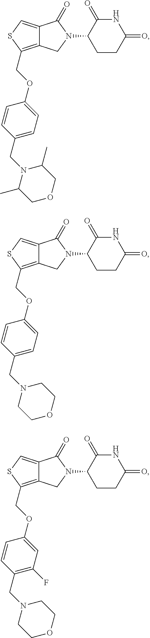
C12=C(COC3=CC=C(CN4C(C)COCC4C)C=C3)SC=C1C(=O)N(C1CCC(=O)NC1=O)C2.C12=C(COC3=CC=C(CN4CCOCC4)C=C3)SC=C1C(=O)N(C1CCC(=O)NC1=O)C2.C12=C(COC3=CC(F)=C(CN4CCOCC4)C=C3)SC=C1C(=O)N(C1CCC(=O)NC1=O)C2
